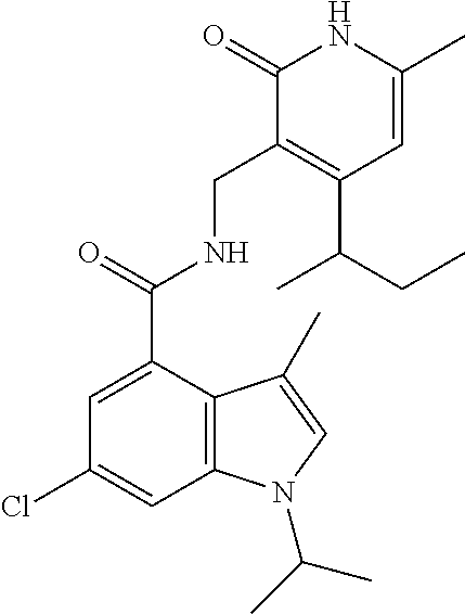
C1=C(C)NC(=O)C(CNC(C2=CC(Cl)=CC3=C2C(C)=CN3C(C)C)=O)=C1C(CC)C
